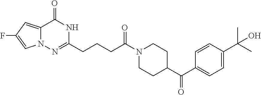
C12=CC(F)=CN1N=C(CCCC(N1CCC(C(C3=CC=C(C(C)(C)O)C=C3)=O)CC1)=O)NC2=O
